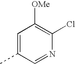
C1=C(C)C=NC(Cl)=C1[OMe]
